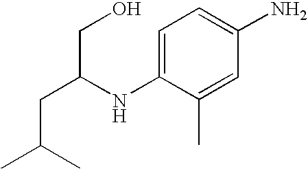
C(C(NC1=CC=C(N)C=C1C)CO)C(C)C
